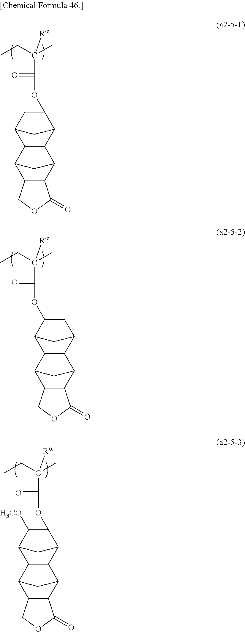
C(C)(CC)([Ra])C(=O)OC1CC2C3C(C1C2)C1C2C(C3C1)COC2=O.C(C)(CC)([Ra])C(=O)OC1CC2C3C(C1C2)C1C2C(C3C1)C(=O)OC2.C(C)(CC)([Ra])C(=O)OC1C([H3CO])C2C3C(C1C2)C1C2C(C3C1)COC2=O
